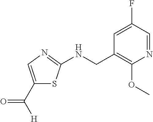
C1(C([H])=O)=CN=C(NCC2=C(OC)N=CC(F)=C2)S1
